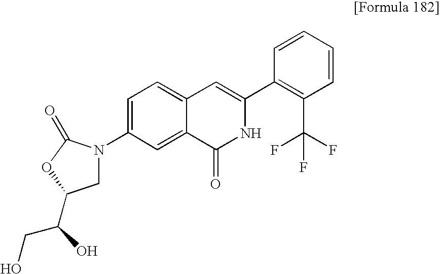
C1=C(N2CC(C(CO)O)OC2=O)C=C2C(=C1)C=C(C1=C(C(F)(F)F)C=CC=C1)NC2=O
